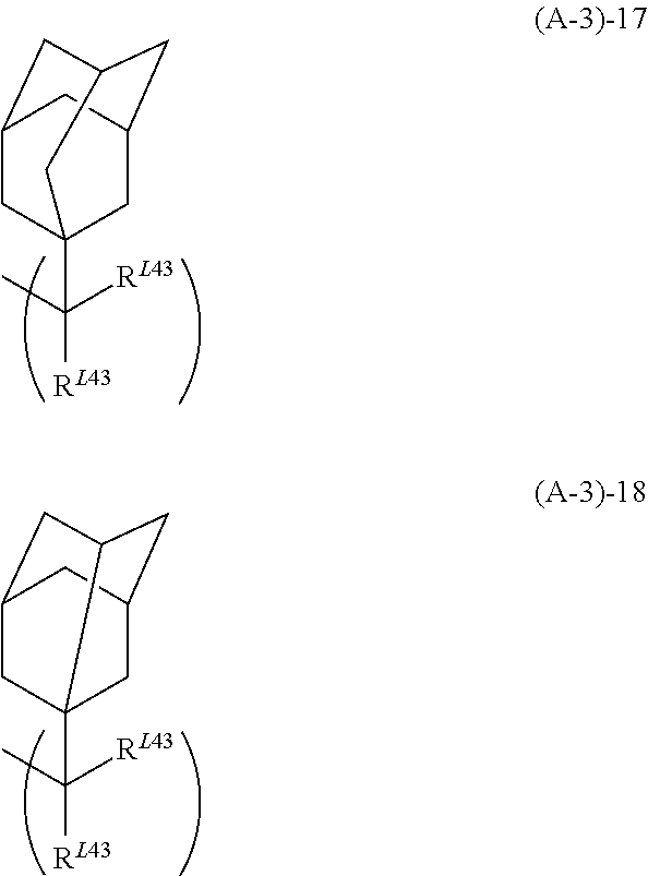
C([RL43])(C)([RL43])C12CC3CC(CC(C1)C3)C2.C([RL43])(C)([RL43])C12CC3CC1CC(C2)C3
